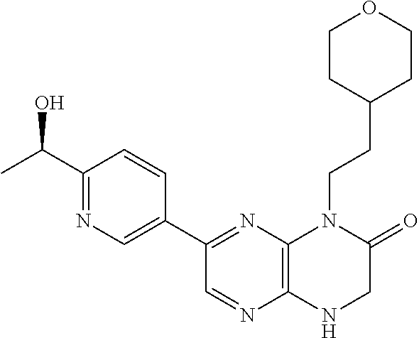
C1(C2=NC3=C(N=C2)NCC(=O)N3CCC2CCOCC2)=CN=C(C(O)C)C=C1
